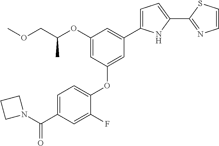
C1=C(C(N2CCC2)=O)C=C(F)C(OC2=CC(C3=CC=C(C4=NC=CS4)N3)=CC(OC(COC)C)=C2)=C1
